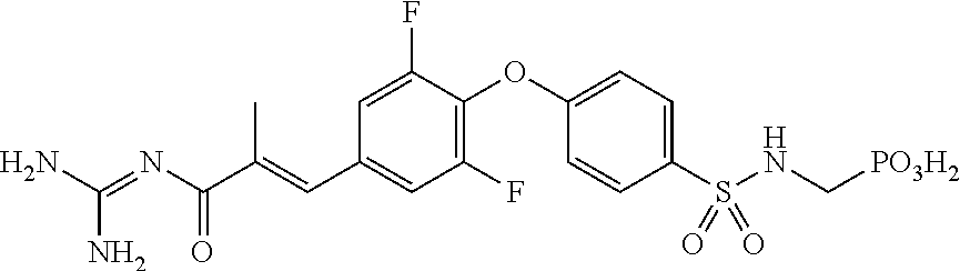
C1(C=C(C)C(N=C(N)N)=O)=CC(F)=C(OC2=CC=C(S(NC[PO3H2])(=O)=O)C=C2)C(F)=C1
